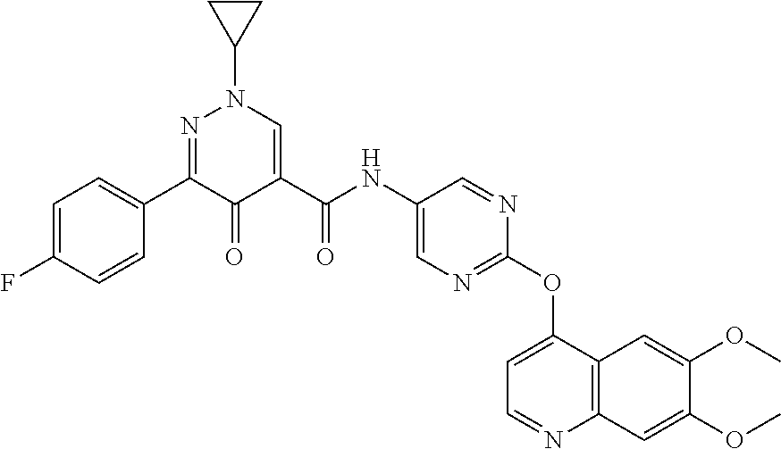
C1=C(F)C=CC(C2=NN(C3CC3)C=C(C(NC3=CN=C(OC4=CC=NC5=C4C=C(OC)C(OC)=C5)N=C3)=O)C2=O)=C1
